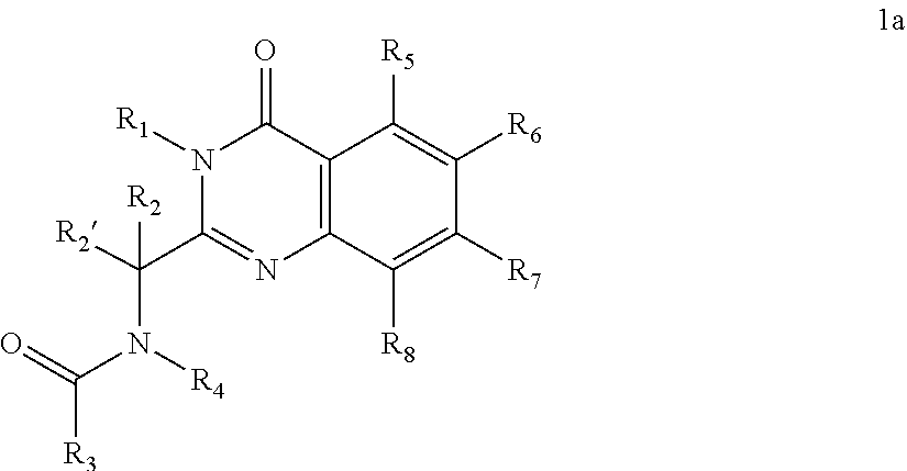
N1([R1])C(C([R2])(N([R4])C(=O)[R3])[R2])=NC2=C(C1=O)C([R5])=C([R6])C([R7])=C2[R8]
